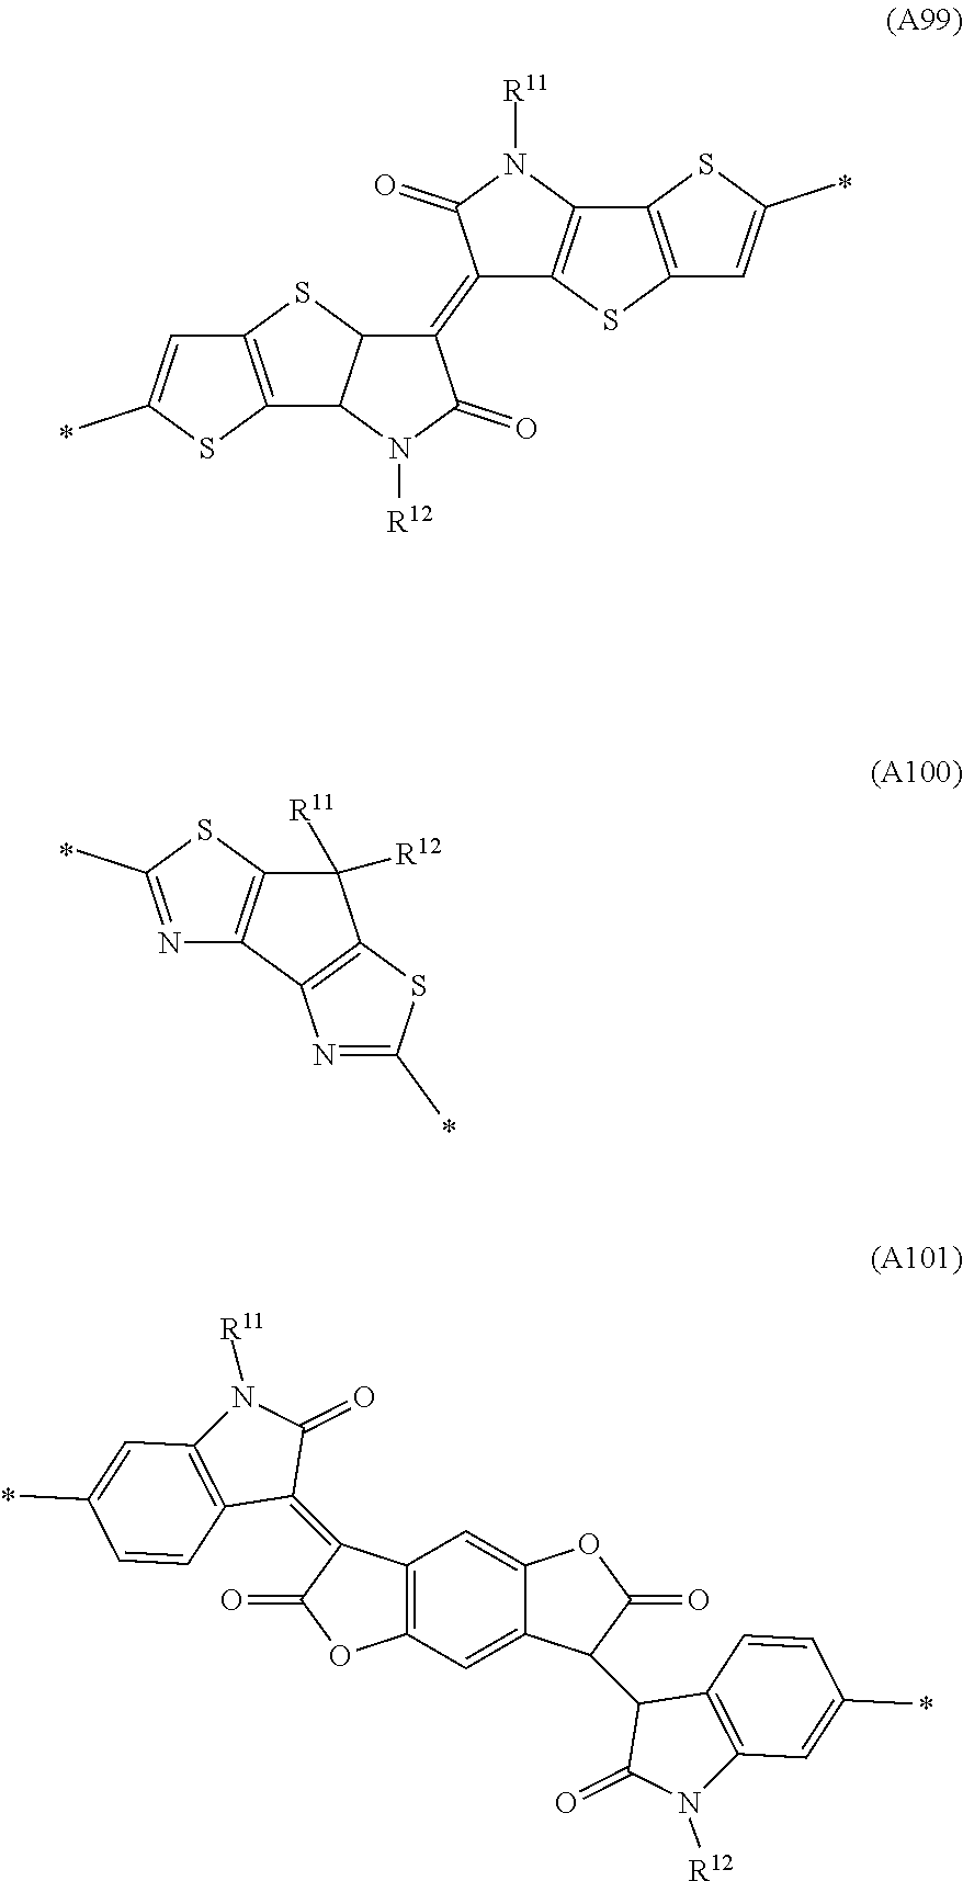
C12=C(SC(C)=C1)C1C(S2)C(=C2C3=C(N([R11])C2=O)C2=C(S3)C=C(C)S2)C(=O)N1[R12].N1=C(C)SC2=C1C1=C(C2([R11])[R12])SC(C)=N1.C12=C(C=C3C(=C1)OC(=O)C3C1C(=O)N([R12])C3=C1C=CC(C)=C3)OC(=O)C2=C1C(=O)N([R11])C2=C1C=CC(C)=C2
